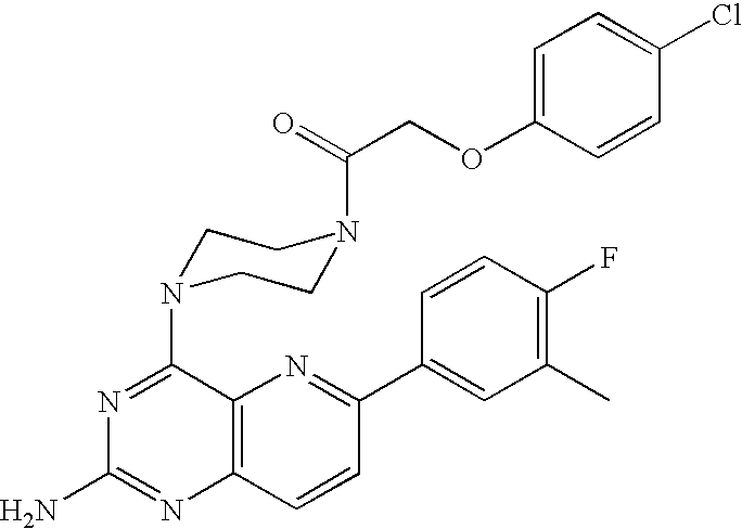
N1=C(N2CCN(C(COC3=CC=C(Cl)C=C3)=O)CC2)C2=C(N=C1N)C=CC(C1=CC(C)=C(F)C=C1)=N2
